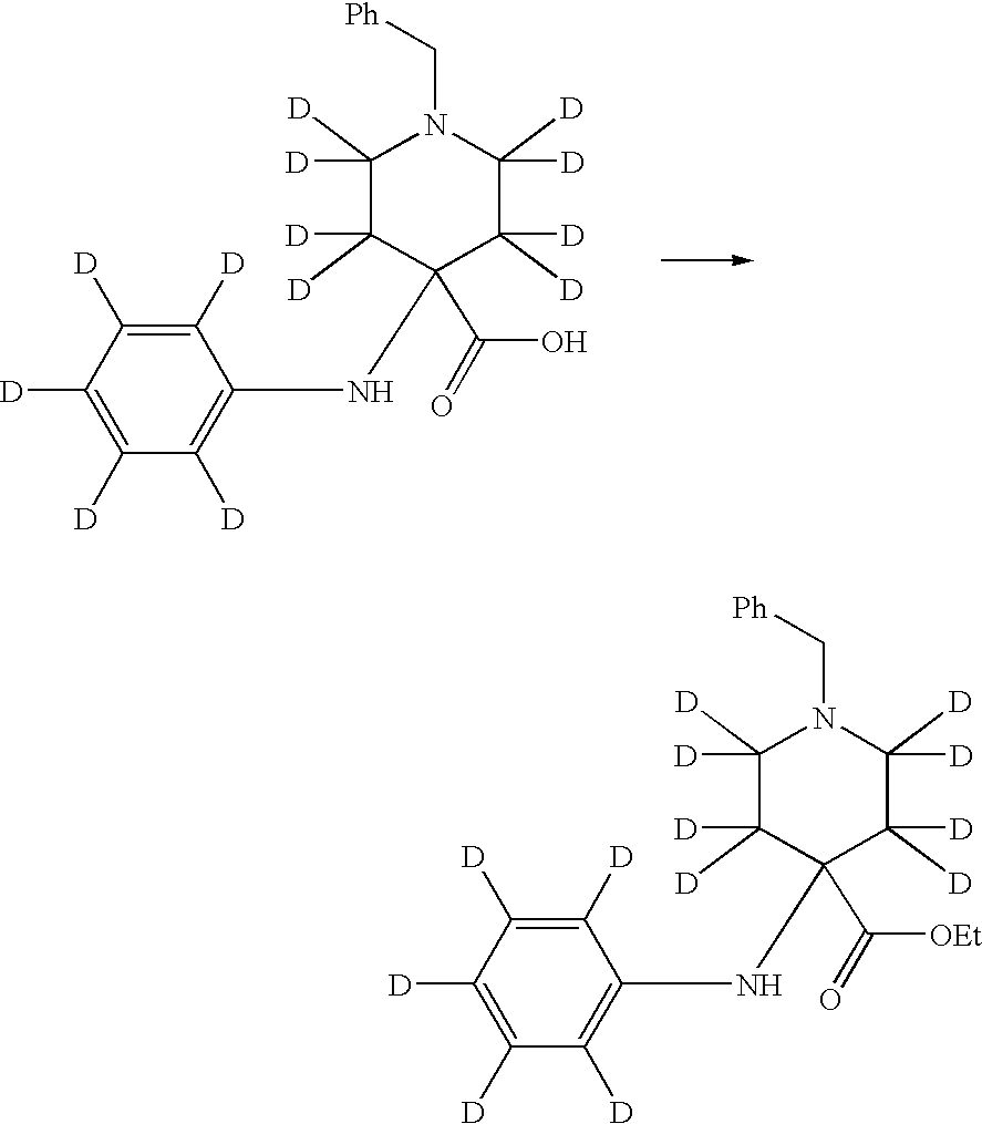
C1([D])([D])C([D])([D])C(C(=O)O)(NC2=C([D])C([D])=C([D])C([D])=C2[D])C([D])([D])C([D])([D])N1C[Ph].C1([D])([D])C([D])([D])C(C(=O)[OEt])(NC2=C([D])C([D])=C([D])C([D])=C2[D])C([D])([D])C([D])([D])N1C[Ph]
